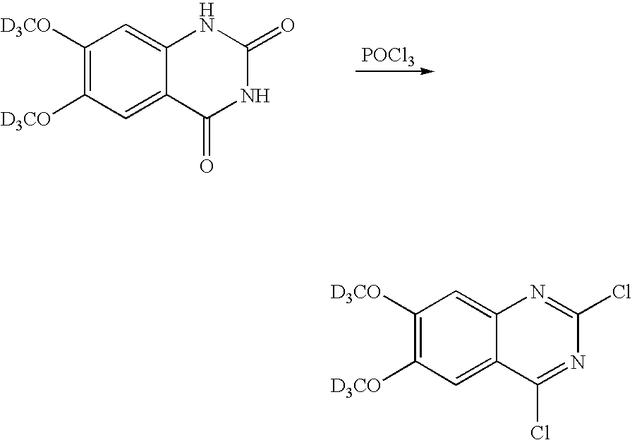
[POCl3].C1([D3CO])=C([D3CO])C=C2C(=C1)NC(=O)NC2=O.C1([D3CO])=C([D3CO])C=C2C(=C1)N=C(Cl)N=C2Cl
